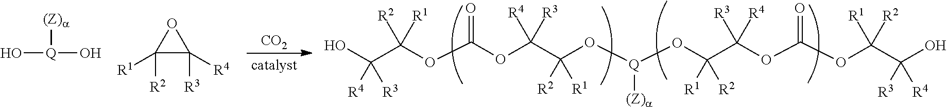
O[Q](O)[(Z)a].C1([R2])([R1])C([R3])([R4])O1.[CO2].OC(C(OC(OC(C(O[Q]([(Z)a])OC(C(OC(OC(C(O)([R3])[R4])([R1])[R2])=O)([R3])[R4])([R1])[R2])([R2])[R1])([R4])[R3])=O)([R2])[R1])([R4])[R3]
